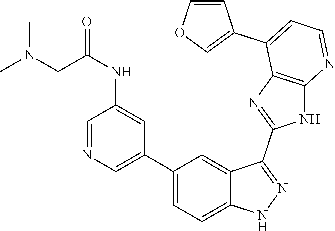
C1(C2=CC=C3C(=C2)C(C2=NC4=C(N2)N=CC=C4C2=COC=C2)=NN3)=CN=CC(NC(=O)CN(C)C)=C1
